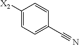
C1([X2])=CC=C(C#N)C=C1
